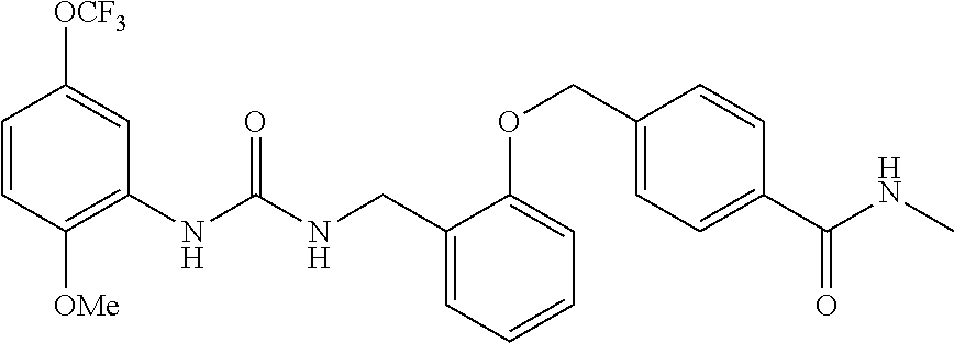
C1=CC([OMe])=C(NC(NCC2=CC=CC=C2OCC2=CC=C(C(NC)=O)C=C2)=O)C=C1[OCF3]
